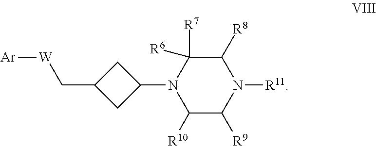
C1(N2C([R10])C([R9])N([R11])C([R8])C2([R7])[R6])CC(C[W][Ar])C1
